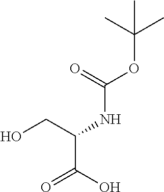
C(=O)(OC(C)(C)C)NC(C(=O)O)CO
